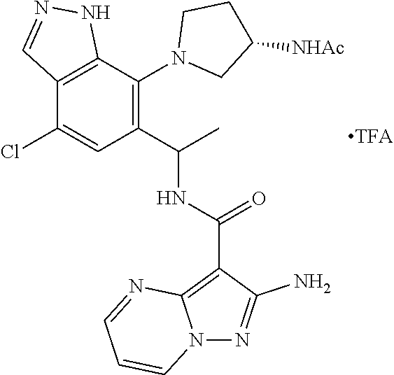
C12=C(C(N3CC([NHAc])CC3)=C(C(C)NC(C3=C4N(N=C3N)C=CC=N4)=O)C=C1Cl)NN=C2
